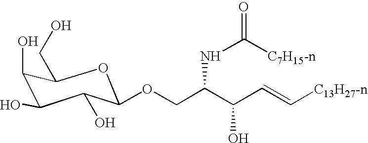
C1(O)C(O)C(CO)OC(OCC(C(C=C[C13H27-n])O)NC([C7H15-n])=O)C1O
